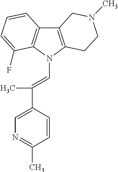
C12=C(N(C=C(C3=CN=C(C)C=C3)C)C3=C1C=CC=C3F)CCN(C)C2
